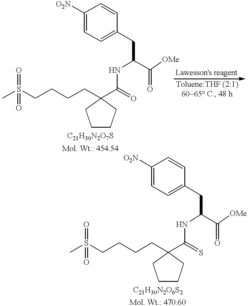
C1CCC(CCCCS(C)(=O)=O)(C(=O)NC(CC2=CC=C([O2N])C=C2)C([OMe])=O)C1.C1CCC(CCCCS(C)(=O)=O)(C(=S)NC(CC2=CC=C([O2N])C=C2)C([OMe])=O)C1
